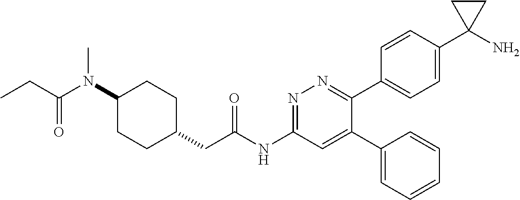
C1(N(C(=O)CC)C)CCC(CC(NC2=NN=C(C3=CC=C(C4(N)CC4)C=C3)C(C3=CC=CC=C3)=C2)=O)CC1
